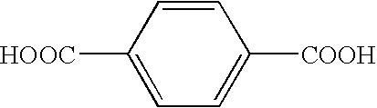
C1([HOOC])=CC=C([COOH])C=C1
